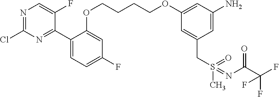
C1(C2=NC(Cl)=NC=C2F)=CC=C(F)C=C1OCCCCOC1=CC(N)=CC(CS(C)(=O)=NC(C(F)(F)F)=O)=C1
